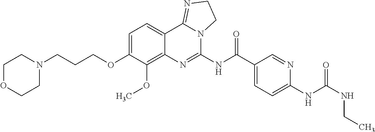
C1OCCN(CCCOC2=CC=C3C(=C2OC)N=C(NC(C2=CC=C(NC(NCC)=O)N=C2)=O)N2C3=NCC2)C1
